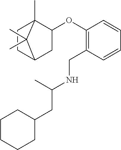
C1=CC(OC2CC3CCC2(C)C3(C)C)=C(CNC(CC2CCCCC2)C)C=C1
